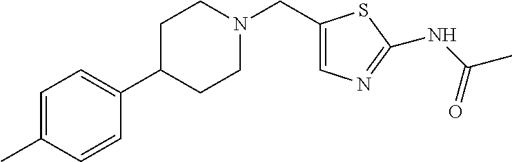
C1(CN2CCC(C3=CC=C(C)C=C3)CC2)=CN=C(NC(C)=O)S1
